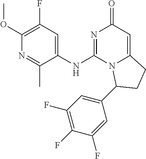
C1(OC)=C(F)C=C(NC2=NC(=O)C=C3N2C(C2=CC(F)=C(F)C(F)=C2)CC3)C(C)=N1
